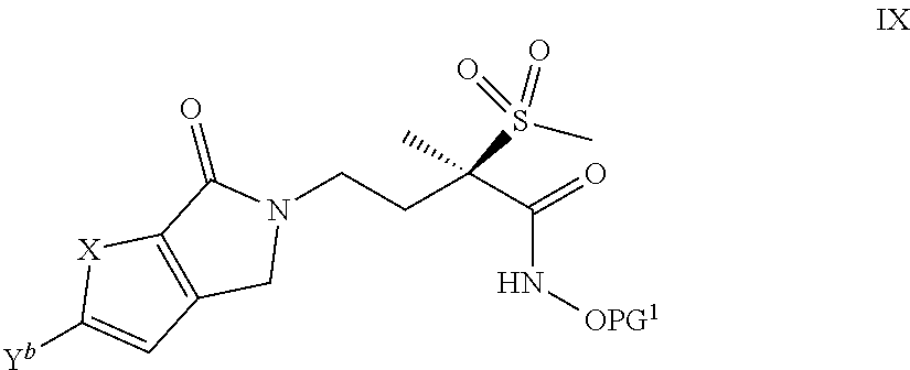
N1(CCC(C(=O)N[OPG1])(S(C)(=O)=O)C)C(=O)C2=C(C1)C=C([Yb])[X]2
